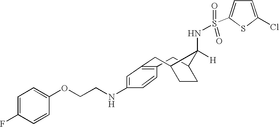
C1C2CCC(CC3=C1C=CC(NCCOC1=CC=C(F)C=C1)=C3)C2([H])NS(=O)(=O)C1=CC=C(Cl)S1
